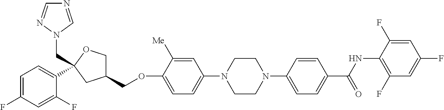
C1=C(F)C=C(F)C(C2(CN3N=CN=C3)OCC(COC3=CC=C(N4CCN(C5=CC=C(C(NC6=C(F)C=C(F)C=C6F)=O)C=C5)CC4)C=C3[Me])C2)=C1
